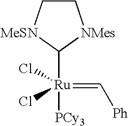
[Ru](=C[Ph])([PCy3])(Cl)(Cl)C1[MeSN]CC[NMes]1
